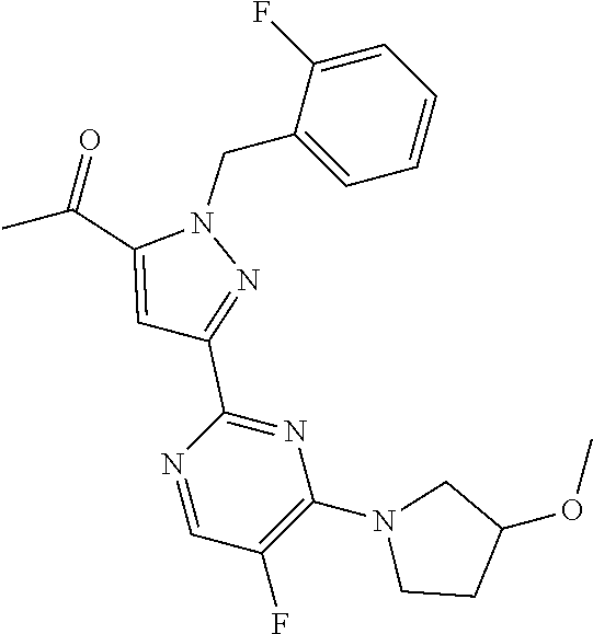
C(C1=CC(C2=NC(N3CCC(OC)C3)=C(F)C=N2)=NN1CC1=CC=CC=C1F)(C)=O
